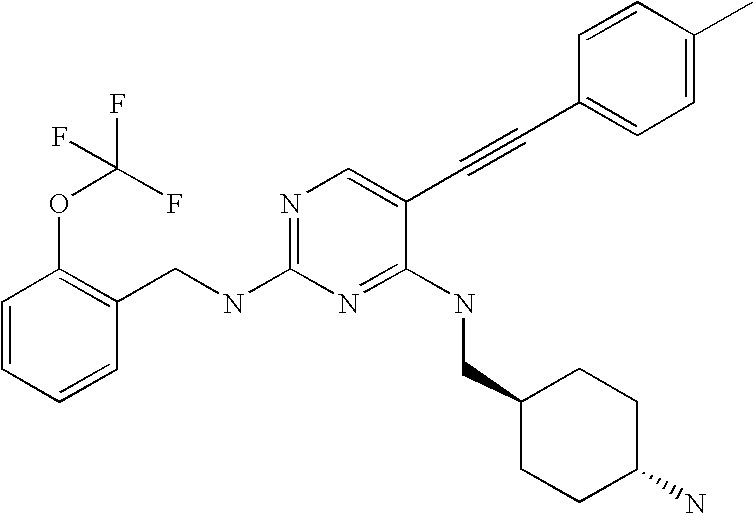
C1=CC=CC(CNC2=NC=C(C#CC3=CC=C(C)C=C3)C(NCC3CCC(N)CC3)=N2)=C1OC(F)(F)F
